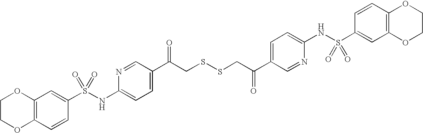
C12=C(C=CC(S(NC3=CC=C(C(CSSCC(C4=CC=C(NS(C5=CC6=C(C=C5)OCCO6)(=O)=O)N=C4)=O)=O)C=N3)(=O)=O)=C1)OCCO2
